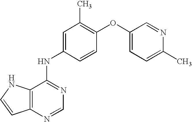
C12=C(NC=C1)C(NC1=CC(C)=C(OC3=CC=C(C)N=C3)C=C1)=NC=N2
